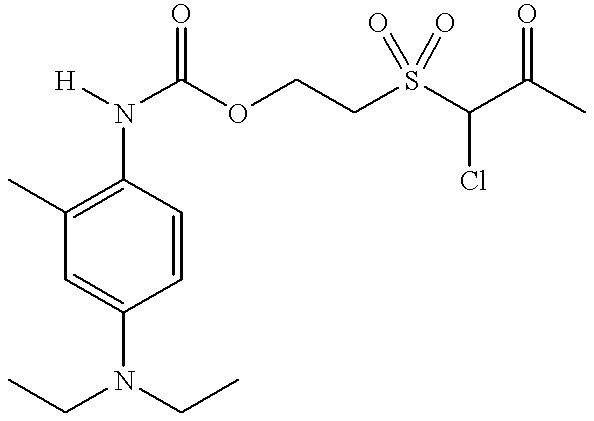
C1(N([H])C(OCCS(C(C(C)=O)Cl)(=O)=O)=O)=C(C)C=C(N(CC)CC)C=C1
